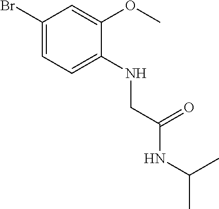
BrC1=CC=C(NCC(=O)NC(C)C)C(OC)=C1
